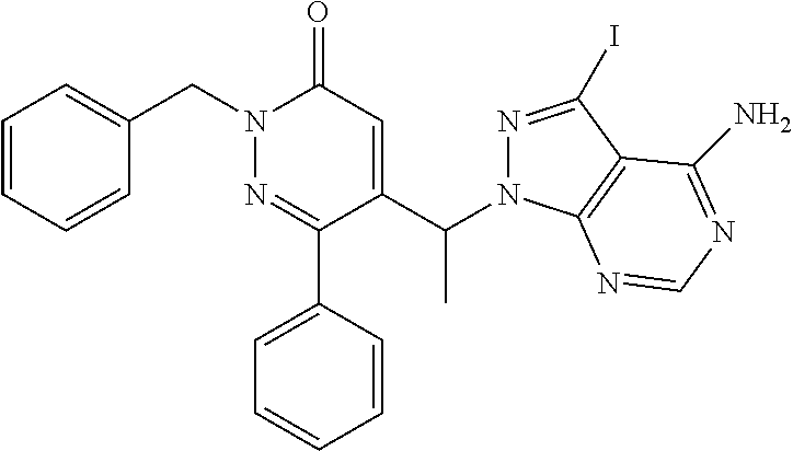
C1=CC(C2=NN(CC3=CC=CC=C3)C(=O)C=C2C(C)N2N=C(I)C3=C2N=CN=C3N)=CC=C1
